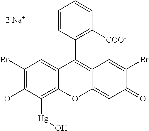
C1(Br)=C([-O])C([Hg]O)=C2C(=C1)C(C1=C([COO-])C=CC=C1)=C1C(=CC(=O)C(Br)=C1)O2
